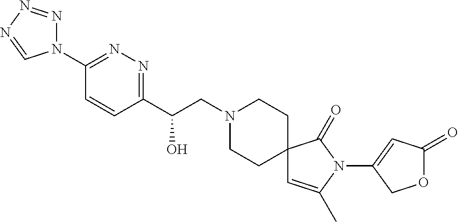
C1(C(CN2CCC3(CC2)C=C(C)N(C2=CC(=O)OC2)C3=O)O)=NN=C(N2N=NN=C2)C=C1
